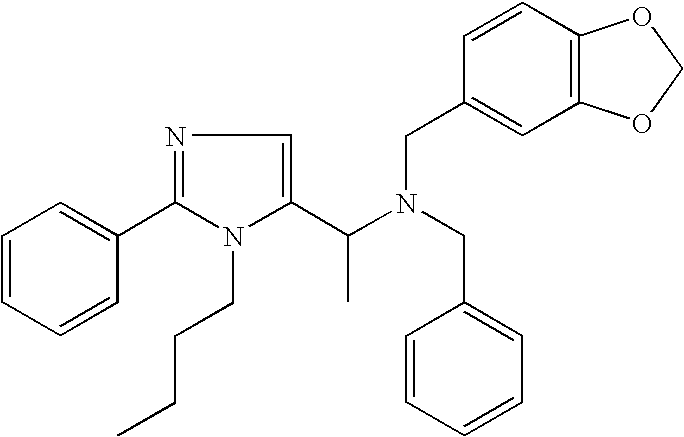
C1=CC=CC(C2=NC=C(C(N(CC3=CC=CC=C3)CC3=CC4=C(C=C3)OCO4)C)N2CCCC)=C1
